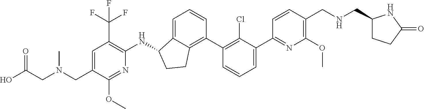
C(C1=CC(C(F)(F)F)=C(NC2C3=CC=CC(C4=C(Cl)C(C5=NC(OC)=C(CNCC6CCC(=O)N6)C=C5)=CC=C4)=C3CC2)N=C1OC)N(CC(O)=O)C
